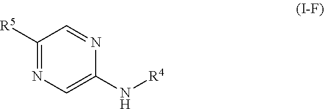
C1([R5])=NC=C(N[R4])N=C1
